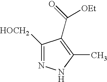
C1(C)=C(C(=O)[OEt])C([HOCH2])=NN1
